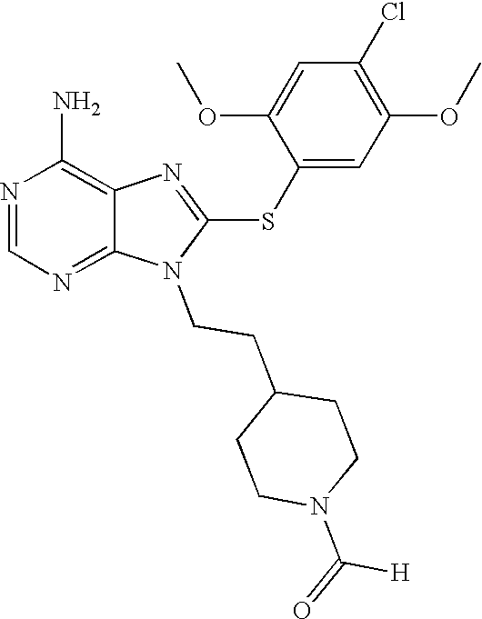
N1=CN=C2C(=C1N)N=C(SC1=CC(OC)=C(Cl)C=C1OC)N2CCC1CCN(C([H])=O)CC1
